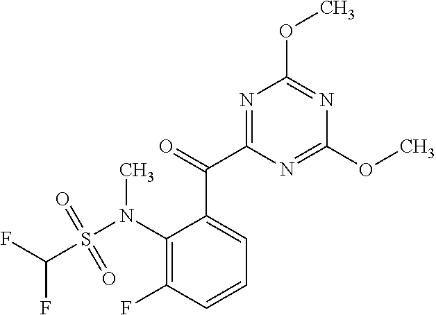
N1=C(C(=O)C2=CC=CC(F)=C2N(S(C(F)F)(=O)=O)C)N=C(OC)N=C1OC
